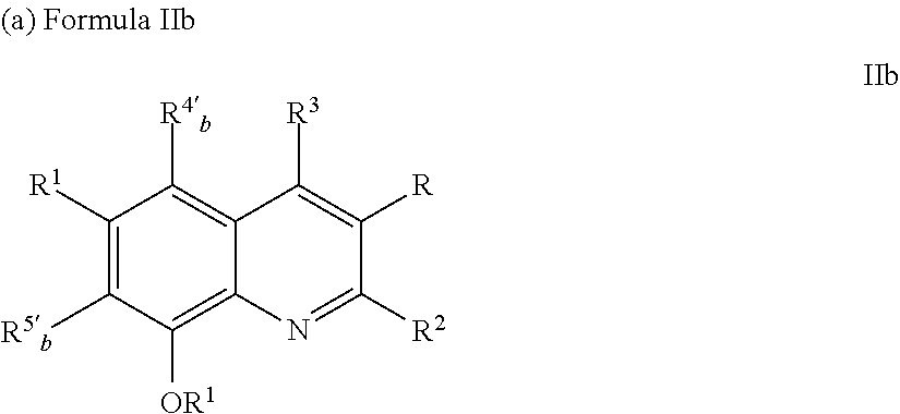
C1([R1])=C([R5b])C([OR1])=C2C(=C1[R4b])C([R3])=C([R])C([R2])=N2
